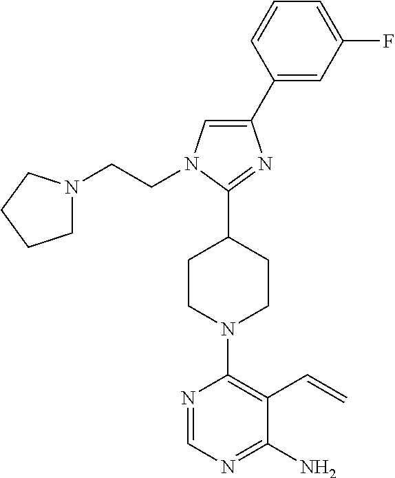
N1=CN=C(N)C(C=C)=C1N1CCC(C2=NC(C3=CC(F)=CC=C3)=CN2CCN2CCCC2)CC1
